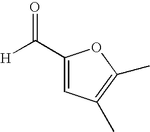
C1(C([H])=O)=CC(C)=C(C)O1
